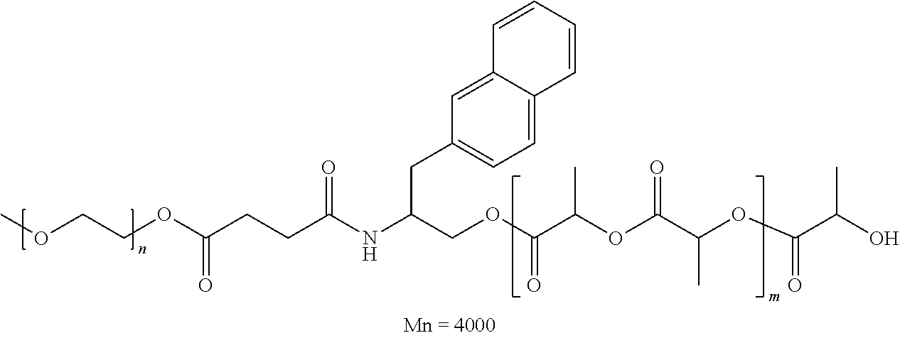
COCCOC(CCC(NC(COC(C(OC(C(OC(C(O)C)=O)C)=O)C)=O)CC1=CC=C2C(=C1)C=CC=C2)=O)=O
